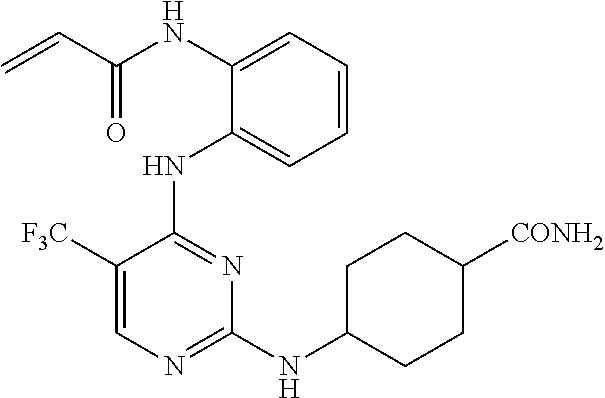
N(C1=CC=CC=C1NC1=NC(NC2CCC([CONH2])CC2)=NC=C1[F3C])C(C=C)=O
